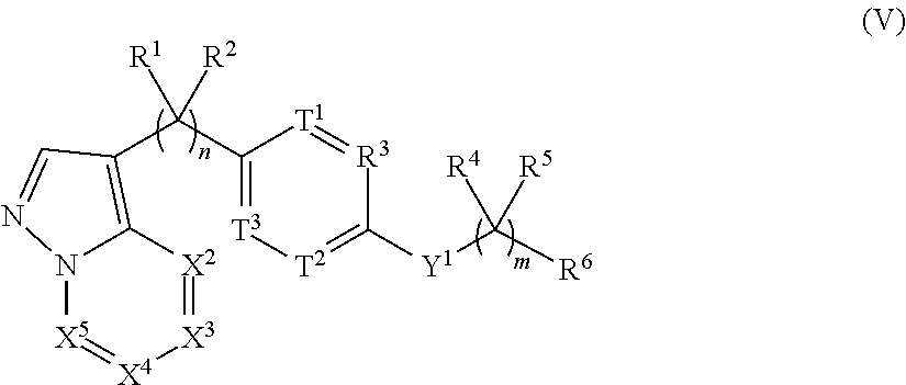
[X3]1=[X2]C2=C(C(C3=[T3][T2]=C([Y1]C([R6])([R5])[R4])[R3]=[T1]3)([R2])[R1])C=NN2[X5]=[X4]1
